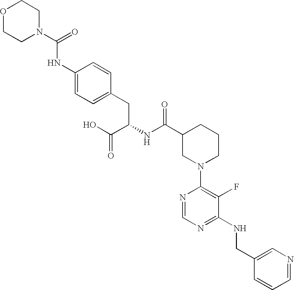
O1CCN(C(=O)NC2=CC=C(CC(NC(C3CN(C4=C(F)C(NCC5=CN=CC=C5)=NC=N4)CCC3)=O)C(O)=O)C=C2)CC1
